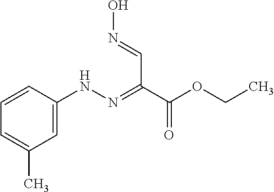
C1=C(NN=C(C(OCC)=O)C=NO)C=CC=C1C
